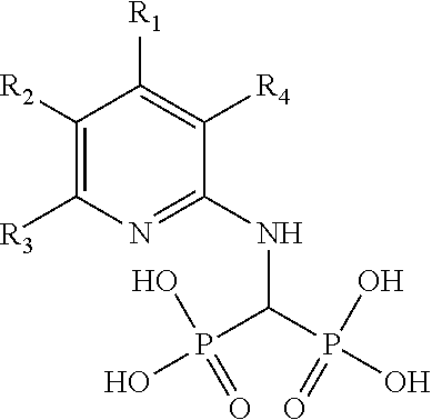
P(O)(=O)(O)C(P(=O)(O)O)NC1=NC([R3])=C([R2])C([R1])=C1[R4]
